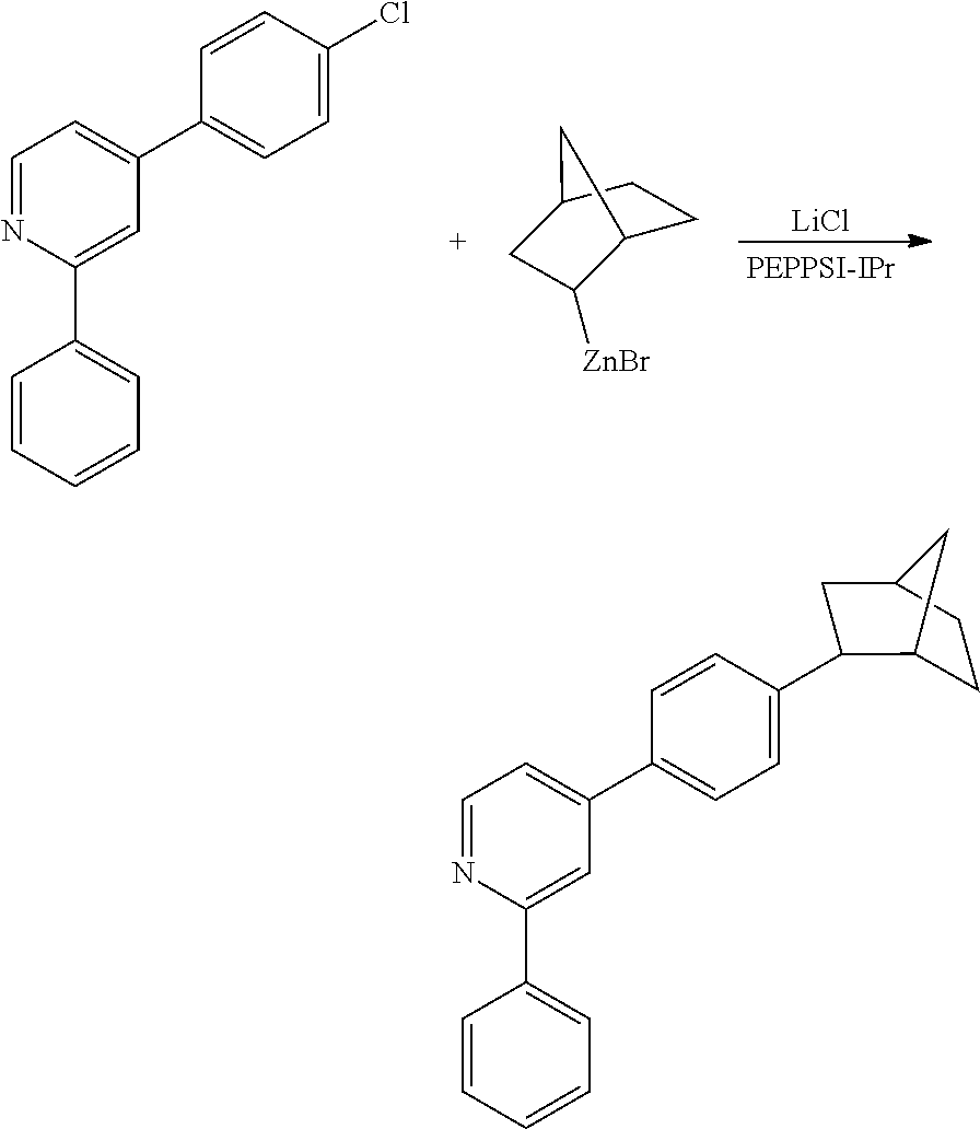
[LiCl].C1=NC(C2=CC=CC=C2)=CC(C2=CC=C(Cl)C=C2)=C1.C1C2C([ZnBr])CC(C1)C2.C1=NC(C2=CC=CC=C2)=CC(C2=CC=C(C3C4CCC(C3)C4)C=C2)=C1
